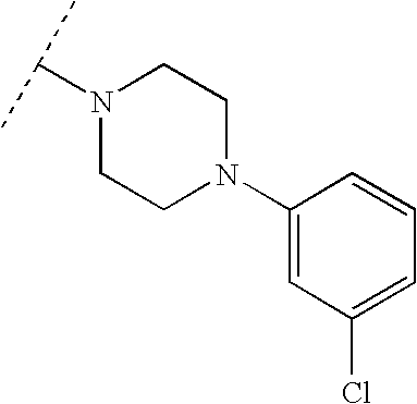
N1(C(C)C)CCN(C2=CC(Cl)=CC=C2)CC1
